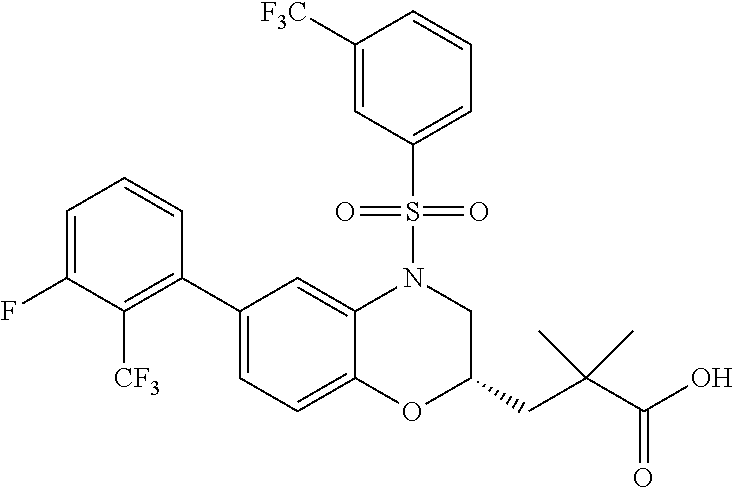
C1(C2=C([CF3])C(F)=CC=C2)=CC=C2C(=C1)N(S(C1=CC=CC([F3C])=C1)(=O)=O)CC(CC(C(O)=O)(C)C)O2
